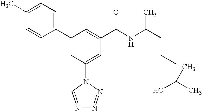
C1(C2=CC(N3C=NN=N3)=CC(C(NC(CCCC(C)(O)C)C)=O)=C2)=CC=C(C)C=C1
